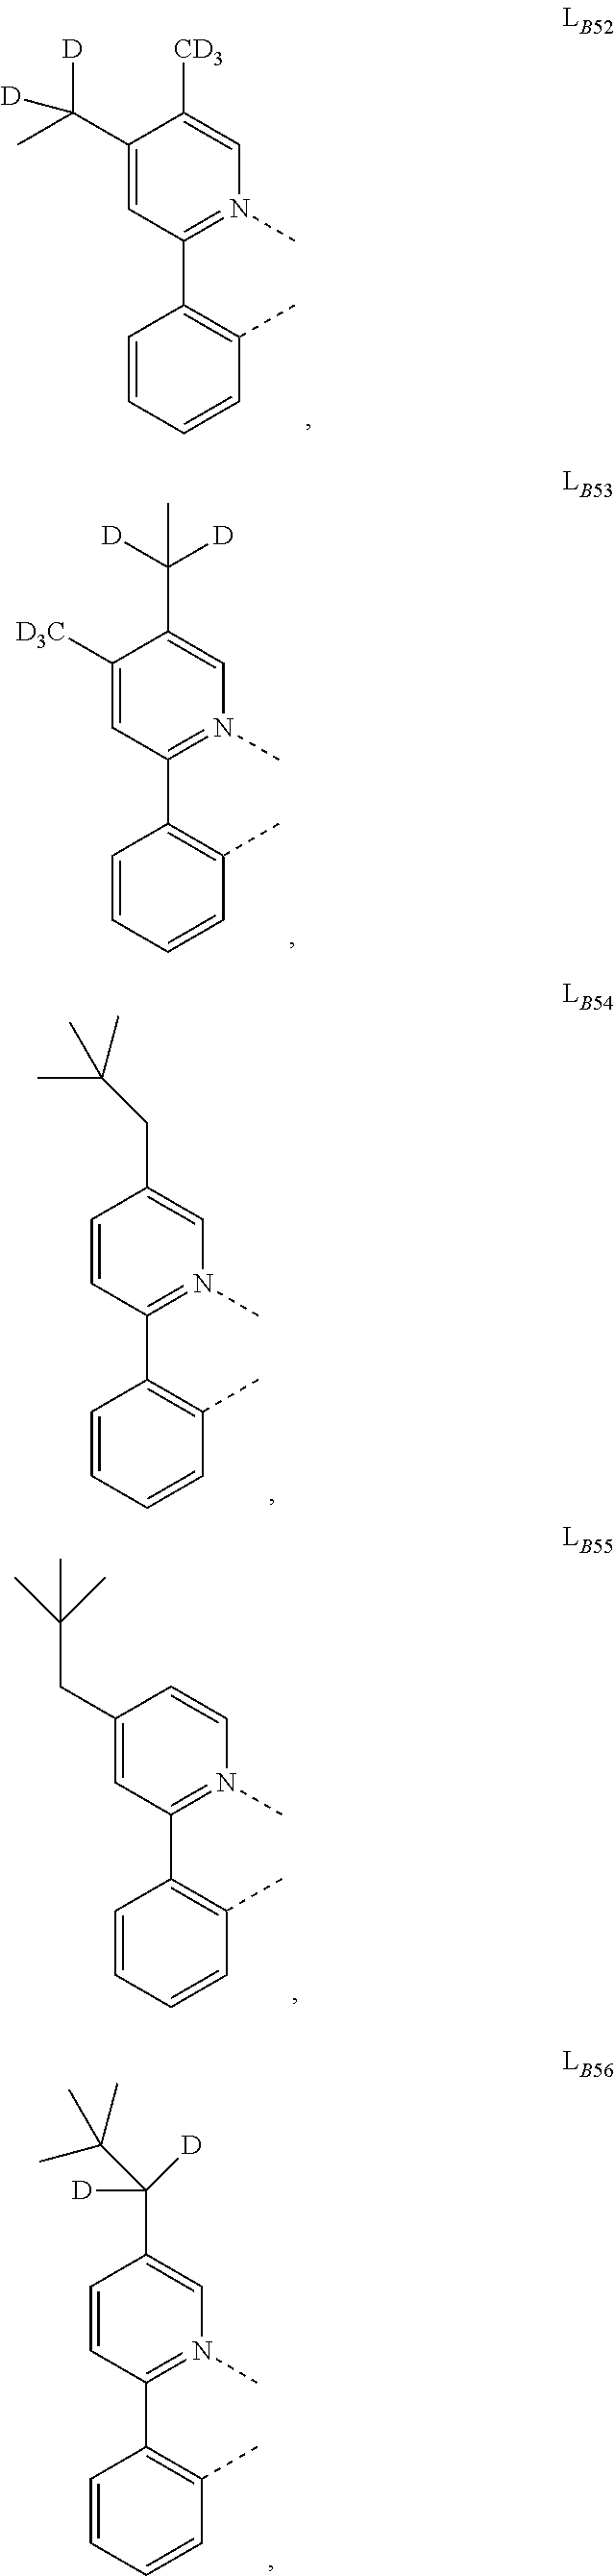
C1(C(C)([D])[D])=CC(C2=C(C)C=CC=C2)=N(C)C=C1[CD3].C1([D3C])=CC(C2=C(C)C=CC=C2)=N(C)C=C1C([D])([D])C.C1=CC(C2=C(C)C=CC=C2)=N(C)C=C1CC(C)(C)C.C1(CC(C)(C)C)=CC(C2=C(C)C=CC=C2)=N(C)C=C1.C1=CC(C2=C(C)C=CC=C2)=N(C)C=C1C([D])([D])C(C)(C)C
